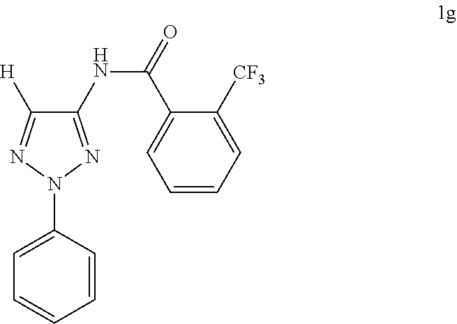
C1(NC(C2=CC=CC=C2[CF3])=O)=NN(C2=CC=CC=C2)N=C1[H]
